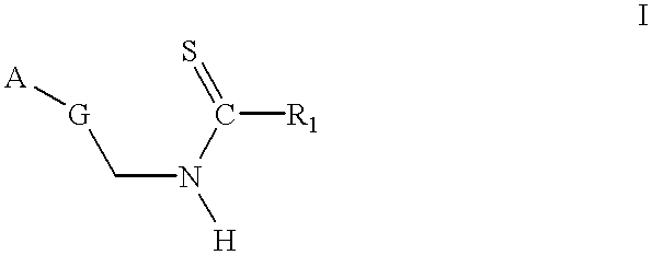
C(N([H])C([R1])=S)[G][A]
